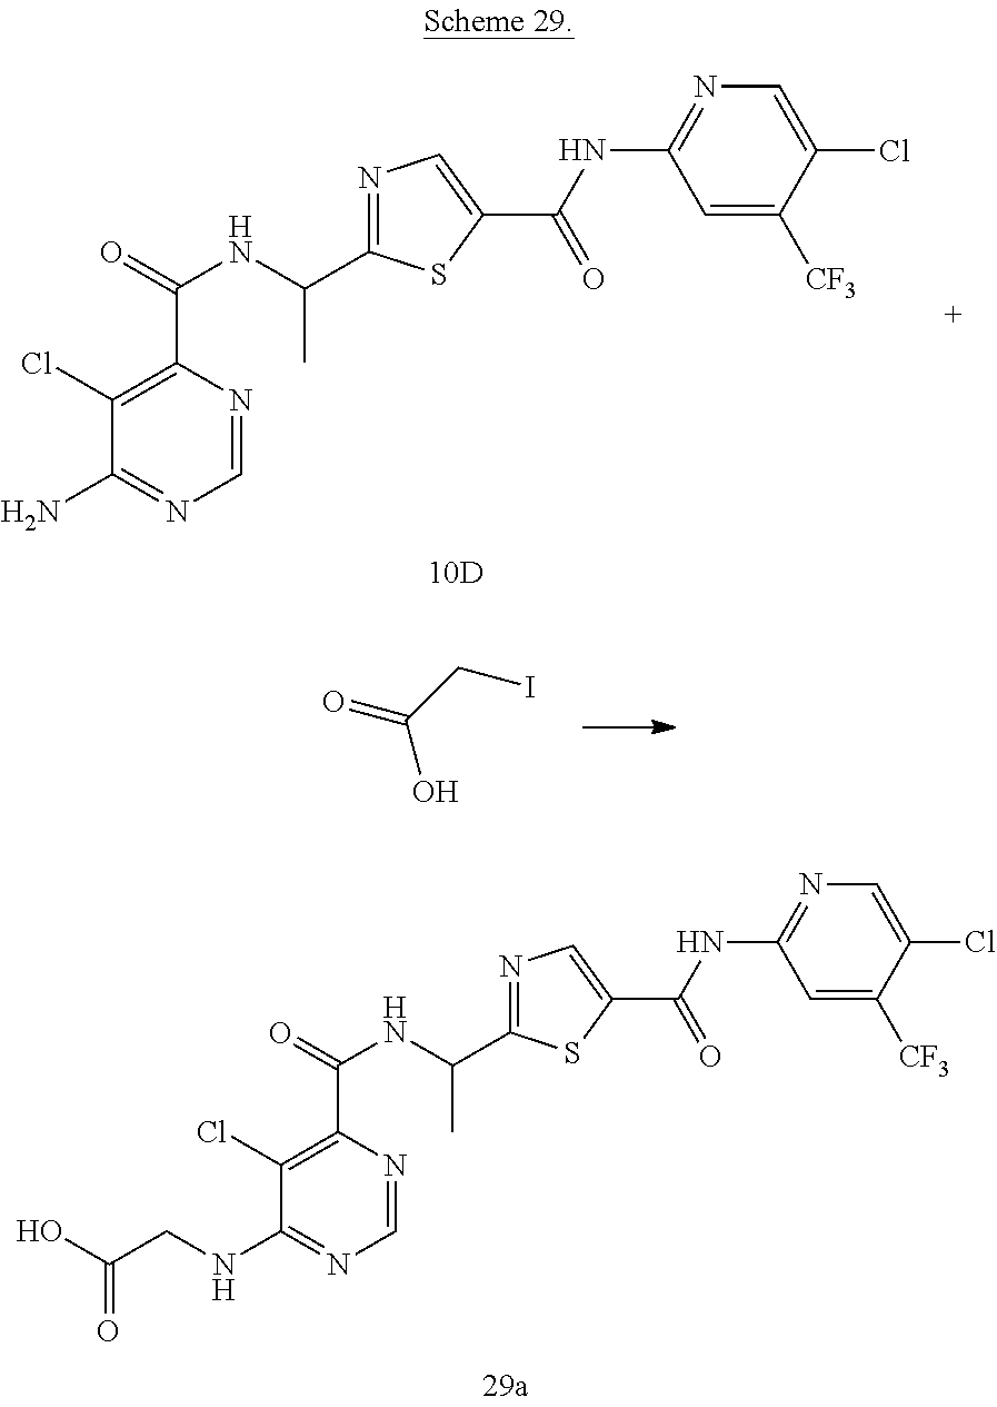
C1=NC(C(=O)NC(C2=NC=C(C(NC3=NC=C(Cl)C([CF3])=C3)=O)S2)C)=C(Cl)C(N)=N1.C1=NC(C(=O)NC(C2=NC=C(C(NC3=NC=C(Cl)C([CF3])=C3)=O)S2)C)=C(Cl)C(NCC(O)=O)=N1.O=C(CI)O
